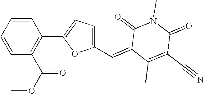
C1=CC(C(OC)=O)=C(C2=CC=C(C=C3C(C)=C(C#N)C(=O)N(C)C3=O)O2)C=C1
